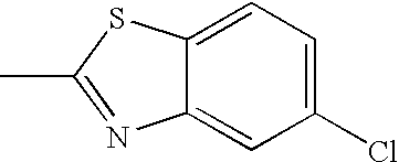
CC1=NC2=CC(Cl)=CC=C2S1
